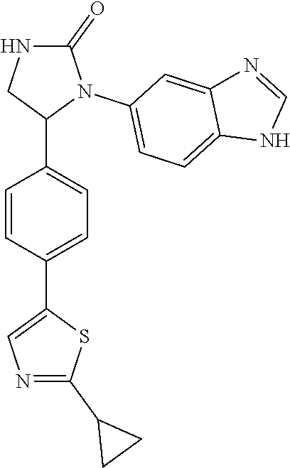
C1(=O)NCC(C2=CC=C(C3=CN=C(C4CC4)S3)C=C2)N1C1=CC=C2C(=C1)N=CN2
